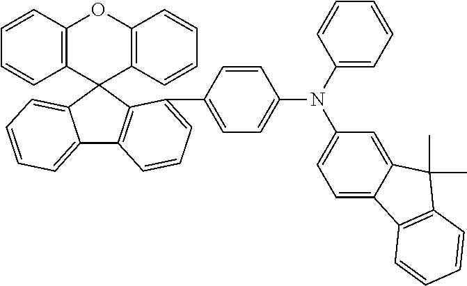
C1=CC2=C(C=C1)C1(C3=C(O2)C=CC=C3)C2=CC=CC=C2C2=C1C(C1=CC=C(N(C3=CC=C4C(=C3)C(C)(C)C3=C4C=CC=C3)C3=CC=CC=C3)C=C1)=CC=C2
